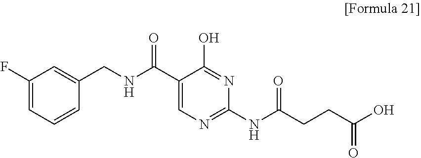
C1(C(NCC2=CC(F)=CC=C2)=O)=CN=C(NC(CCC(O)=O)=O)N=C1O
